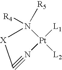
N1([R4])([R5])[Pt]([L1])([L2])N#C[X]1
